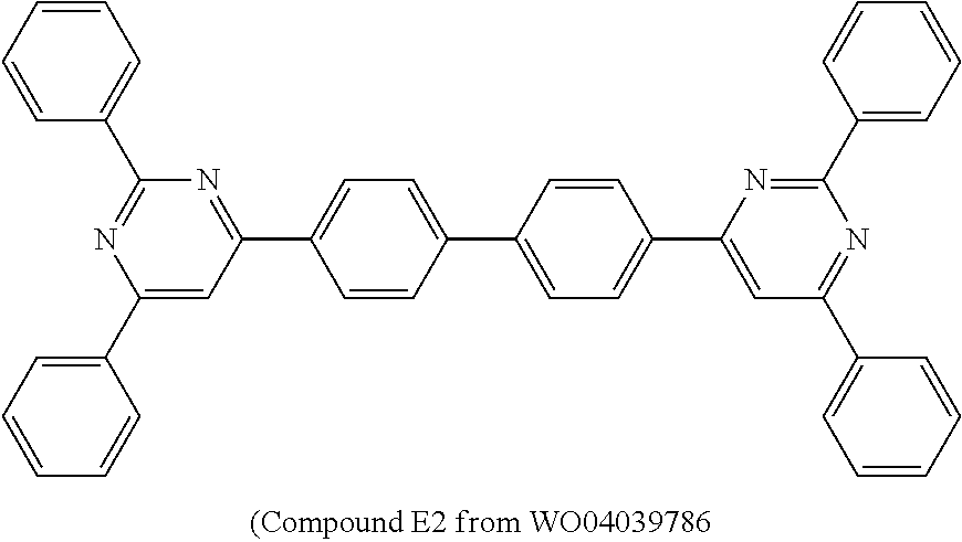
C1=CC=CC(C2=NC(C3=CC=CC=C3)=CC(C3=CC=C(C4=CC=C(C5=CC(C6=CC=CC=C6)=NC(C6=CC=CC=C6)=N5)C=C4)C=C3)=N2)=C1
